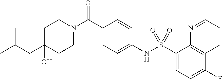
C1(O)(CC(C)C)CCN(C(C2=CC=C(NS(C3=CC=C(F)C4=C3N=CC=C4)(=O)=O)C=C2)=O)CC1
